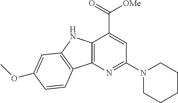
C12=C(N=C(N3CCCCC3)C=C1C(=O)[OMe])C1=C(N2)C=C(OC)C=C1
